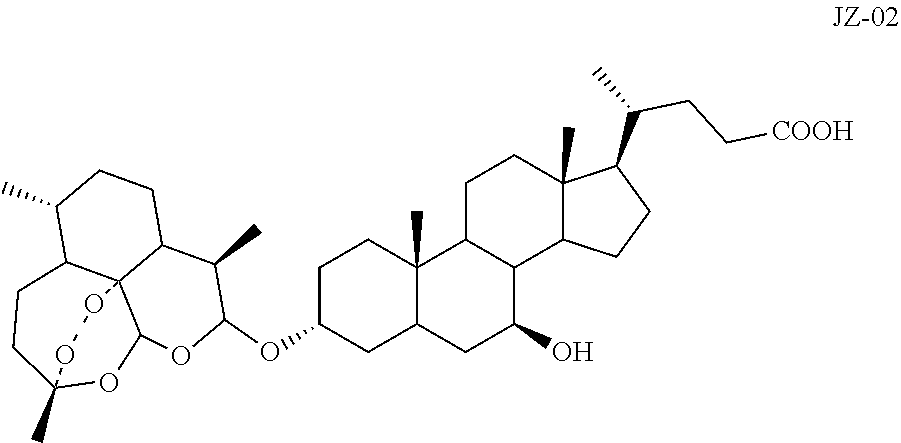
C1C(OC2OC3C45C(C(C)CCC4C2C)CCC(C)(O3)OO5)CC2C(C)(C1)C1C(C(O)C2)C2C(C)(CC1)C(C(CC[COOH])C)CC2
